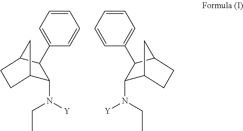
C1(N([Y])CC)C2CCC(C1C1=CC=CC=C1)C2.C1(N([Y])CC)C2CCC(C1C1=CC=CC=C1)C2
